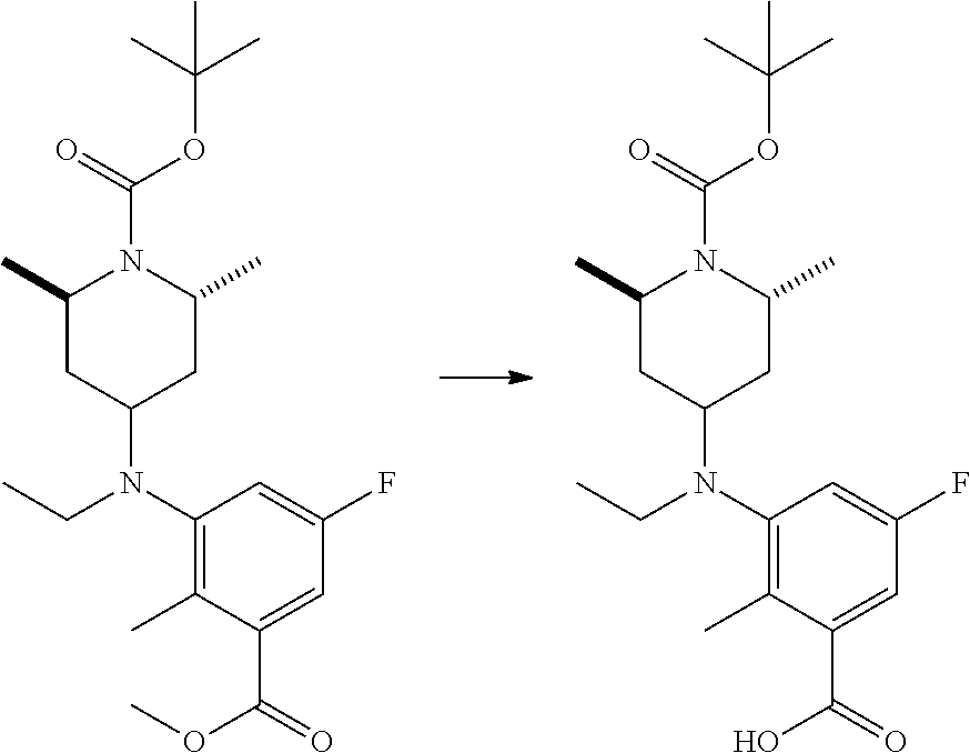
C1(C)CC(N(C2=C(C)C(C(=O)OC)=CC(F)=C2)CC)CC(C)N1C(=O)OC(C)(C)C.C1(C)CC(N(C2=C(C)C(C(=O)O)=CC(F)=C2)CC)CC(C)N1C(=O)OC(C)(C)C
